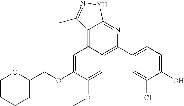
C1(COC2=CC3=C4C(=NC(C5=CC=C(O)C(Cl)=C5)=C3C=C2OC)NN=C4C)OCCCC1
